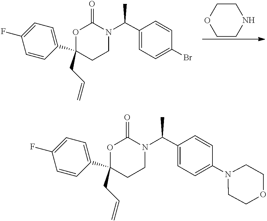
N1(C(C2=CC=C(N3CCOCC3)C=C2)C)C(=O)OC(C2=CC=C(F)C=C2)(CC=C)CC1.N1(C(C2=CC=C(Br)C=C2)C)C(=O)OC(C2=CC=C(F)C=C2)(CC=C)CC1.N1CCOCC1
